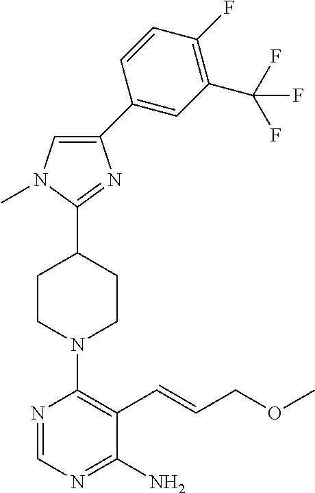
C1(C2=CC(C(F)(F)F)=C(F)C=C2)=CN(C)C(C2CCN(C3=C(C=CCOC)C(N)=NC=N3)CC2)=N1
